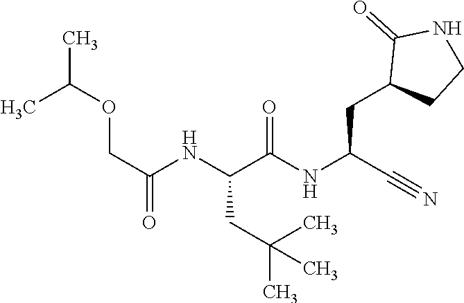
C(C(NC(CC(C)(C)C)C(NC(C#N)CC1CCNC1=O)=O)=O)OC(C)C
